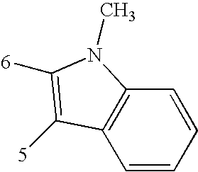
C1=CC=CC2=C1C([5])=C([6])N2C
